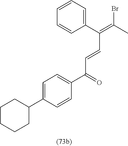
C1=CC=C(C(=C(Br)C)C=CC(=O)C2=CC=C(C3CCCCC3)C=C2)C=C1
